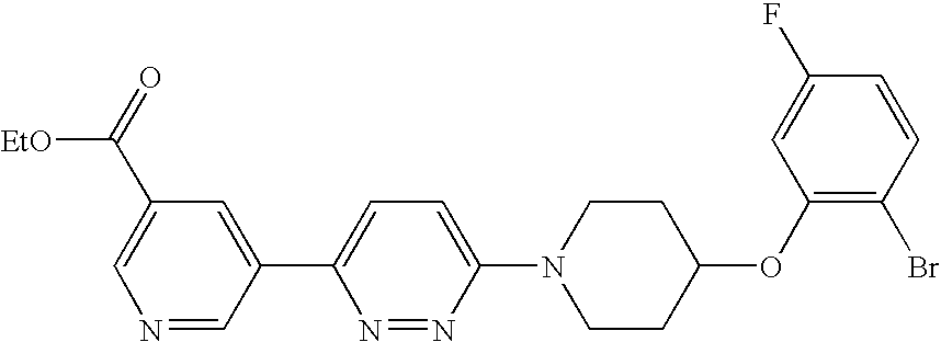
N1=CC(C2=CC=C(N3CCC(OC4=C(Br)C=CC(F)=C4)CC3)N=N2)=CC(C(=O)[EtO])=C1
